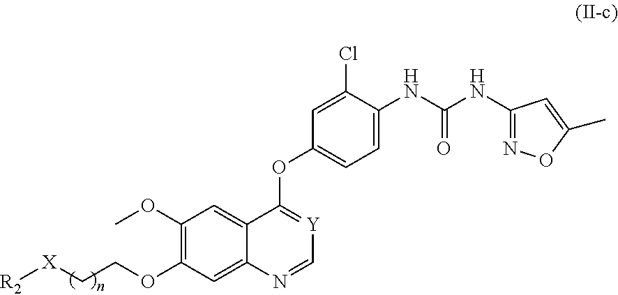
C1(OC)=C(OCC[X][R2])C=C2C(=C1)C(OC1=CC=C(NC(NC3=NOC(C)=C3)=O)C(Cl)=C1)=[Y]C=N2
